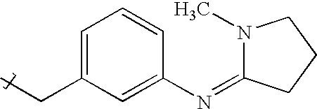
C1=CC(N=C2N(C)CCC2)=CC(CC)=C1
